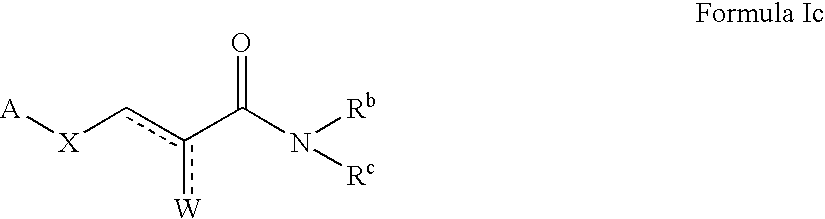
c([W])(C(N([Rb])[Rc])=O)c[X][A]
